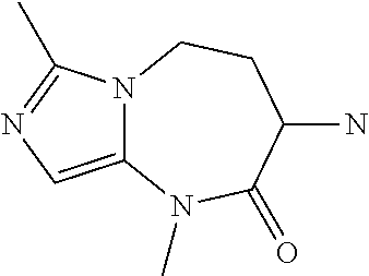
C12=CN=C(C)N1CCC(N)C(=O)N2C
